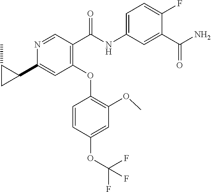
C1(OC2=C(OC)C=C(OC(F)(F)F)C=C2)=C(C(NC2=CC=C(F)C(C(N)=O)=C2)=O)C=NC(C2C(C)C2)=C1
